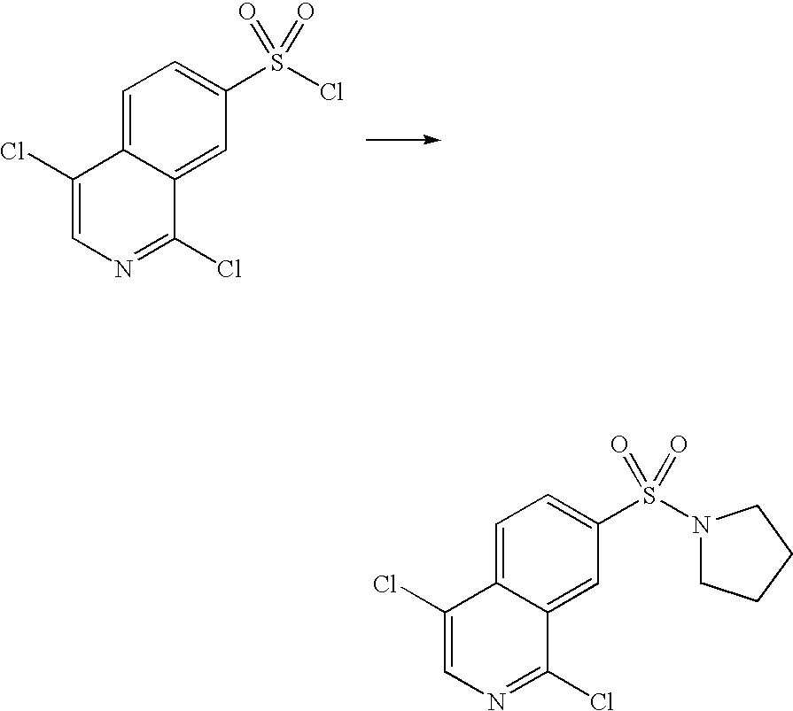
C1=C2C(=CC(S(Cl)(=O)=O)=C1)C(Cl)=NC=C2Cl.C1=C2C(=CC(S(N3CCCC3)(=O)=O)=C1)C(Cl)=NC=C2Cl
